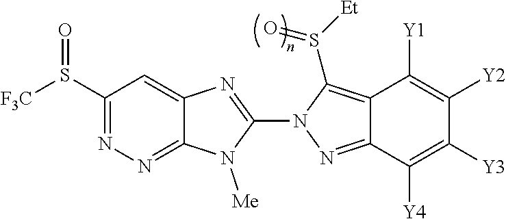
C12=NN=C(S([F3C])=O)C=C1N=C(N1N=C3C(=C1S([Et])=O)C([Y1])=C([Y2])C([Y3])=C3[Y4])N2[Me]
